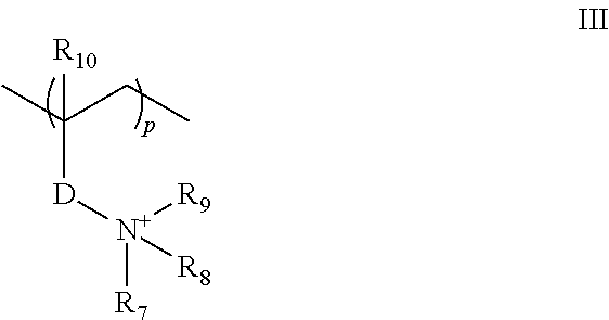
CC(CC)([D][N+]([R7])([R9])[R8])[R10]
